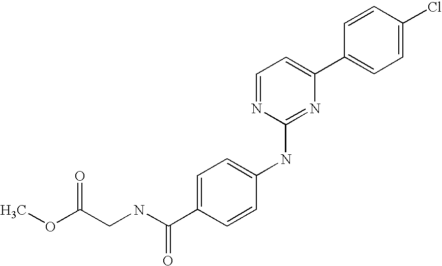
C1=CC(C2=CC=NC(NC3=CC=C(C(NCC(OC)=O)=O)C=C3)=N2)=CC=C1Cl
